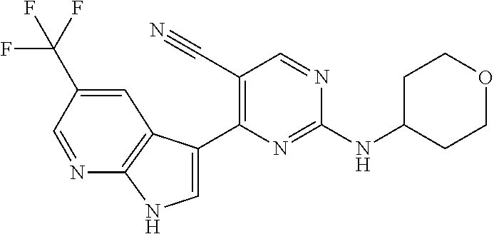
N(C1=NC(C2=CNC3=C2C=C(C(F)(F)F)C=N3)=C(C#N)C=N1)C1CCOCC1
